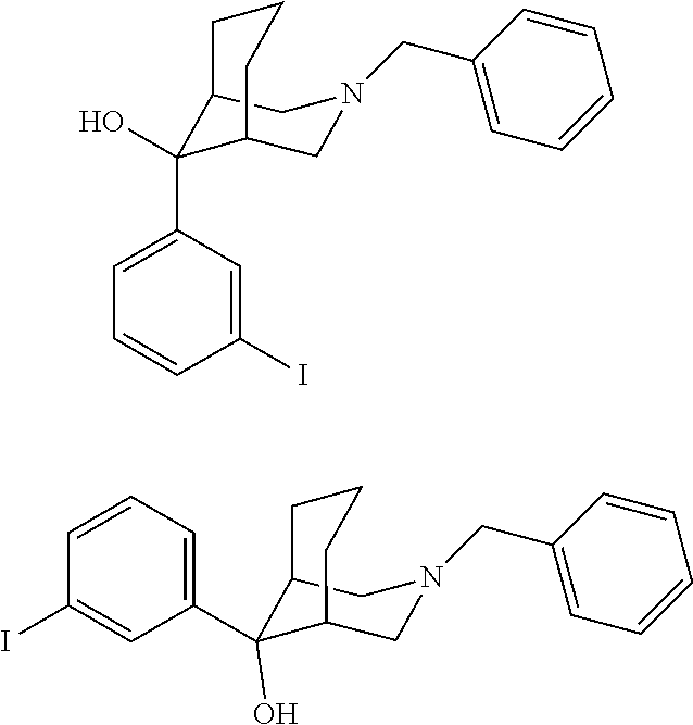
C12CN(CC3=CC=CC=C3)CC(C1(O)C1=CC=CC(I)=C1)CCC2.C12CN(CC3=CC=CC=C3)CC(C1(C1=CC=CC(I)=C1)O)CCC2
